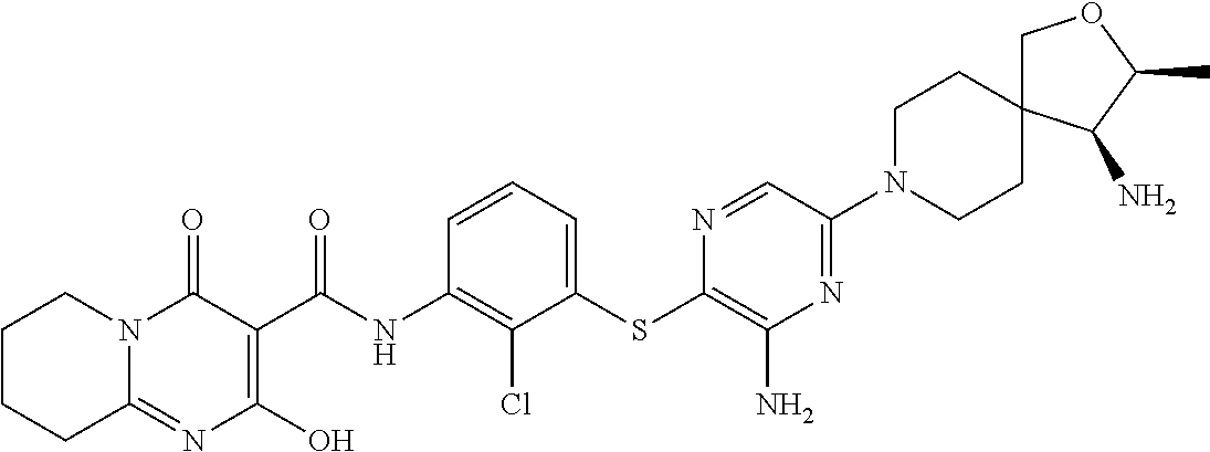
C12=NC(O)=C(C(NC3=C(Cl)C(SC4=C(N)N=C(N5CCC6(CC5)COC(C)C6N)C=N4)=CC=C3)=O)C(=O)N1CCCC2
